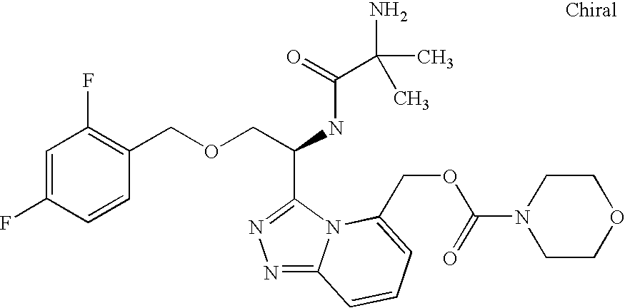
C(C(NC(=O)C(N)(C)C)C1=NN=C2N1C(COC(N1CCOCC1)=O)=CC=C2)OCC1=C(F)C=C(F)C=C1
